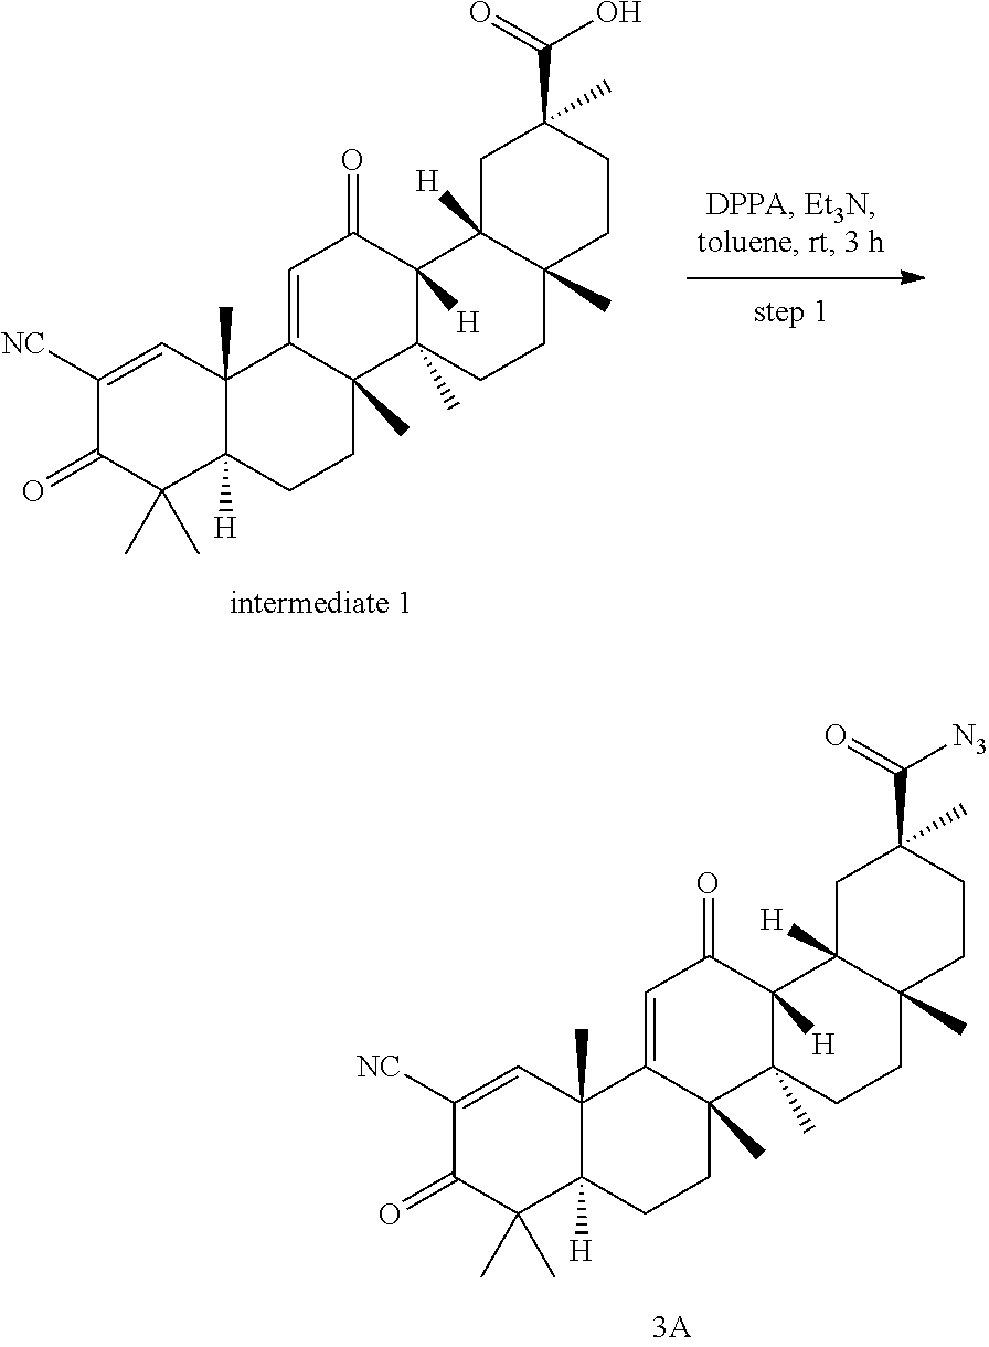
C1(=O)C(C)(C)C2([H])C(C)(C=C1[NC])C1=CC(=O)C3([H])C(C)(C1(C)CC2)CCC1(C)C3([H])CC(C(O)=O)(C)CC1.C1(=O)C(C)(C)C2([H])C(C)(C=C1[NC])C1=CC(=O)C3([H])C(C)(C1(C)CC2)CCC1(C)CCC(C([N3])=O)(C)CC13[H]
